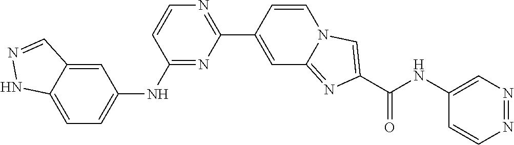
C1(NC2=CC=C3C(=C2)C=NN3)=NC(C2=CC3=NC(C(NC4=CN=NC=C4)=O)=CN3C=C2)=NC=C1
